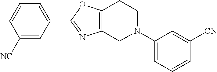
C1([NC])=CC(C2=NC3=C(O2)CCN(C2=CC=CC([CN])=C2)C3)=CC=C1
